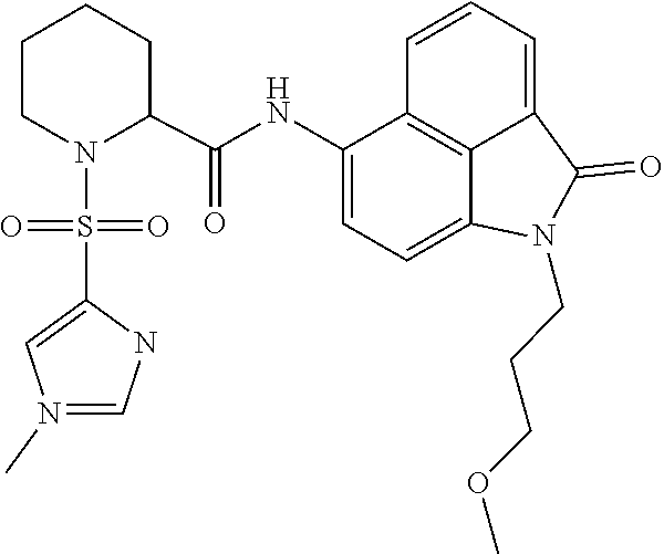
C1=C2C(=O)N(CCCOC)C3=CC=C(NC(C4CCCCN4S(=O)(C4=CN(C)=CN4)=O)=O)C(=C23)C=C1
